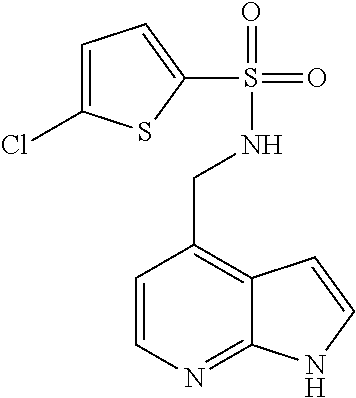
C1=CN=C2C(=C1CNS(=O)(=O)C1=CC=C(Cl)S1)C=CN2
